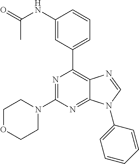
N1=C(N2CCOCC2)N=C2C(=C1C1=CC=CC(NC(=O)C)=C1)N=CN2C1=CC=CC=C1
